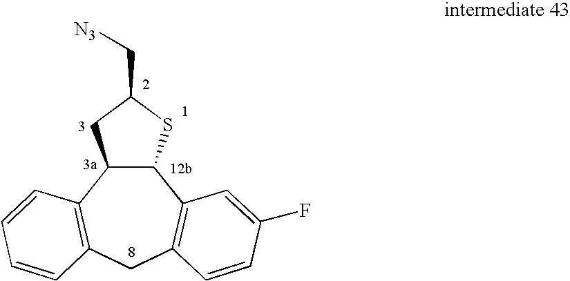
C12C(C3=C(CC4=C1C=C(F)C=C4)C=CC=C3)CC(C[N3])S2
